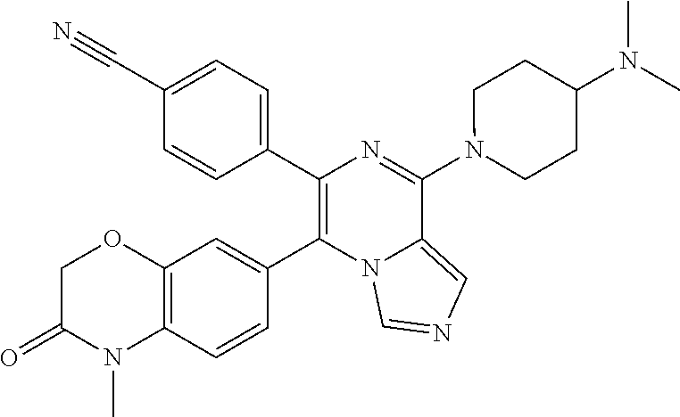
C1(C2=C(C3=CC4=C(C=C3)N(C)C(=O)CO4)N3C(=CN=C3)C(N3CCC(N(C)C)CC3)=N2)=CC=C(C#N)C=C1
